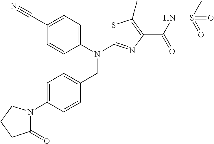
N(C1=NC(C(NS(C)(=O)=O)=O)=C(C)S1)(CC1=CC=C(N2C(=O)CCC2)C=C1)C1=CC=C(C#N)C=C1
